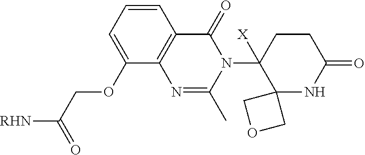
C1=CC2=C(N=C(C)N(C3([X])C4(NC(=O)CC3)COC4)C2=O)C(OCC([RHN])=O)=C1
